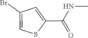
C1(C(=O)NC)=CC(Br)=CS1
